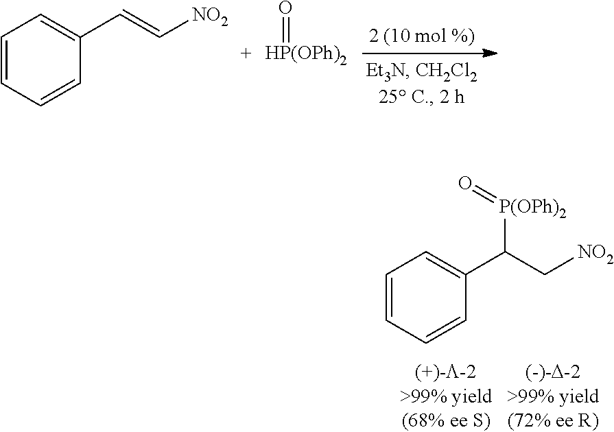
C1=CC=CC(C=C[NO2])=C1.[HP(OPh)2]=O.C1=CC=CC(C(C[NO2])[P(OPh)2]=O)=C1
